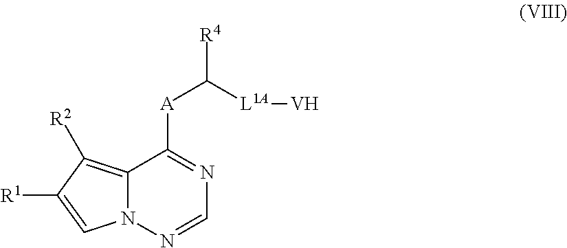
N12C(=C([R2])C([R1])=C1)C([A]C([R4])[L1A][V])=NC=N2
